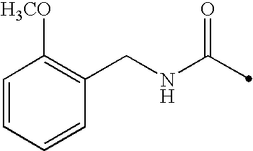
C(NC(=O)C)C1=C([H3CO])C=CC=C1
